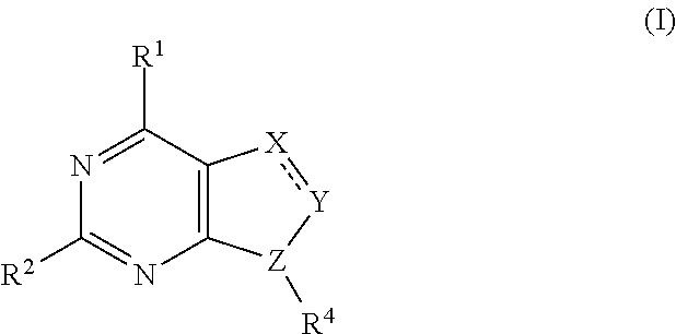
C12=C(C([R1])=NC([R2])=N1)[X]:[Y][Z]2[R4]
